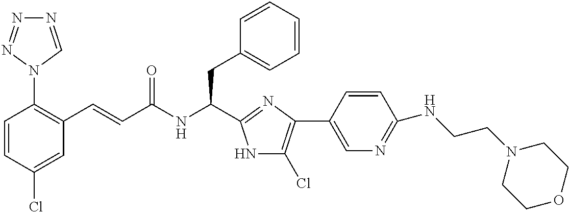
C1=CC(Cl)=CC(C=CC(NC(CC2=CC=CC=C2)C2=NC(C3=CN=C(NCCN4CCOCC4)C=C3)=C(Cl)N2)=O)=C1N1C=NN=N1
